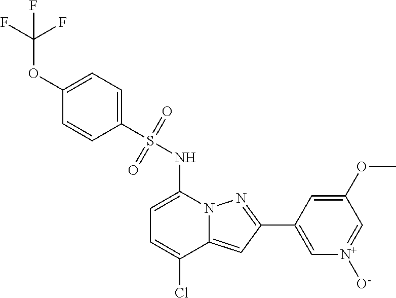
C1(C2=NN3C(=C2)C(Cl)=CC=C3NS(=O)(=O)C2=CC=C(OC(F)(F)F)C=C2)=C[N+]([O-])=CC(OC)=C1
